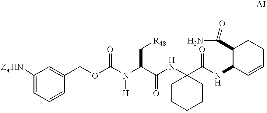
C1([ZajHN])=CC=CC(COC(N(C(C(NC2(C(NC3C(C(N)=O)CCC=C3)=O)CCCCC2)=O)C[R48])[H])=O)=C1
